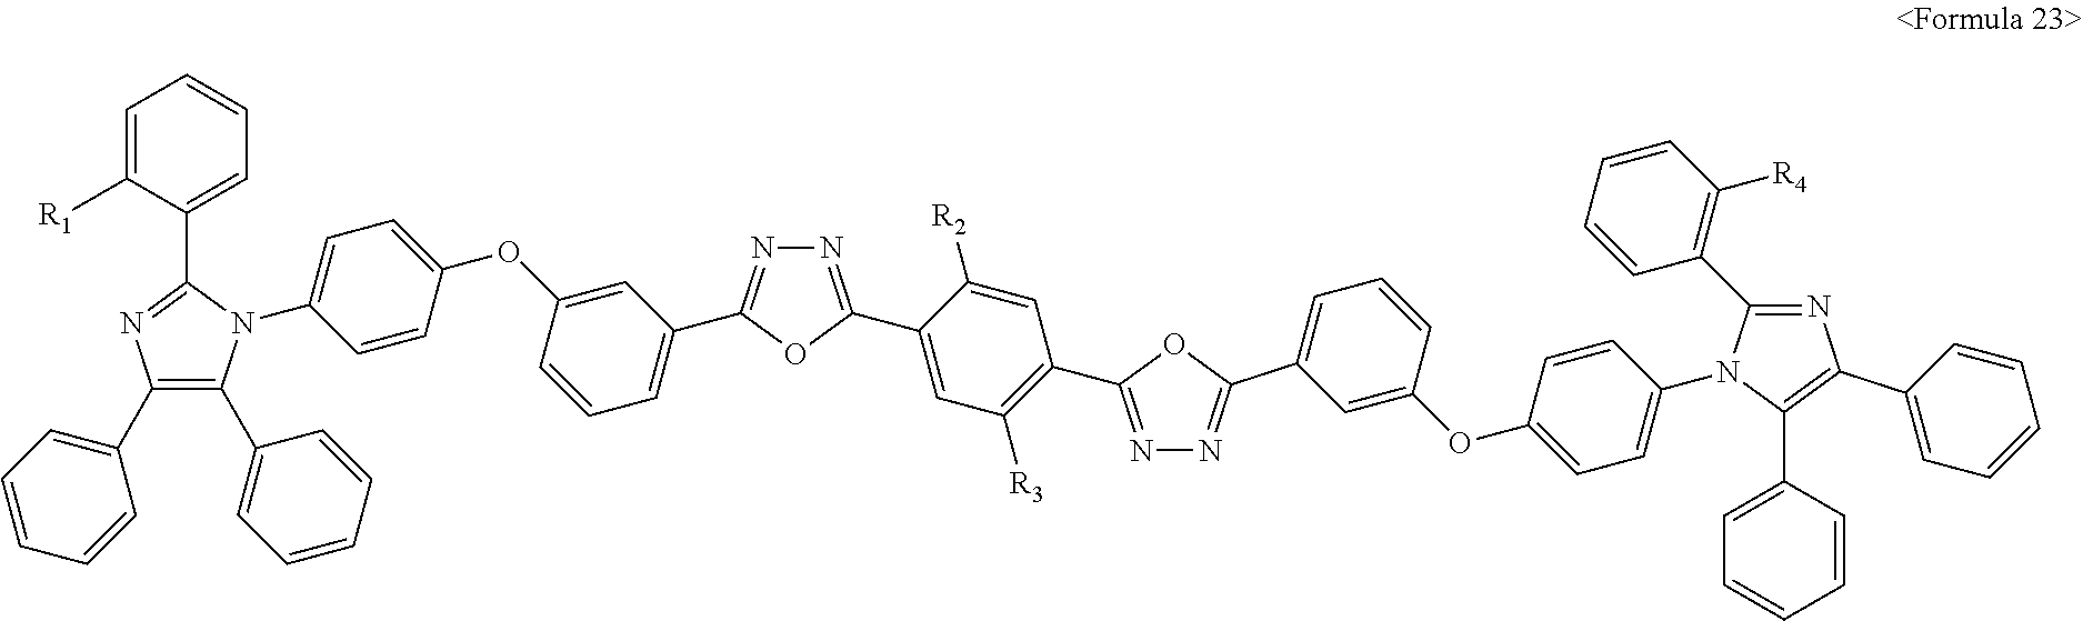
C1(C2=CC=CC=C2)=C(C2=CC=CC=C2)N(C2=CC=C(OC3=CC(C4=NN=C(C5=CC([R3])=C(C6=NN=C(C7=CC=CC(OC8=CC=C(N9C(C%10=CC=CC=C%10)=C(C%10=CC=CC=C%10)N=C9C9=C([R4])C=CC=C9)C=C8)=C7)O6)C=C5[R2])O4)=CC=C3)C=C2)C(C2=CC=CC=C2[R1])=N1
